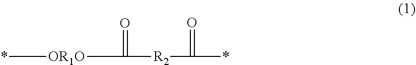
[R2](C(=O)[OR1O]*)C(=O)*
